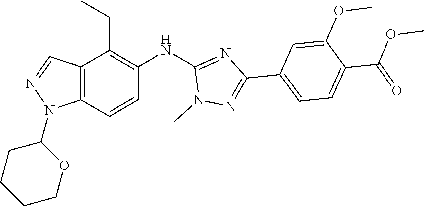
C1(NC2=NC(C3=CC=C(C(OC)=O)C(OC)=C3)=NN2C)=C(CC)C2=C(C=C1)N(C1CCCCO1)N=C2
